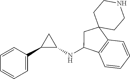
C1=CC=CC(C2C(NC3C4=C(C5(C3)CCNCC5)C=CC=C4)C2)=C1
